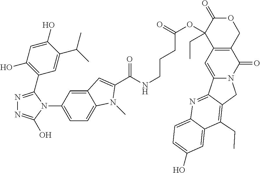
C1(C2=NN=C(O)N2C2=CC=C3C(=C2)C=C(C(NCCCC(OC2(CC)C4=C(C(=O)N5C(=C4)C4=NC6=CC=C(O)C=C6C(CC)=C4C5)COC2=O)=O)=O)N3C)=C(O)C=C(O)C(C(C)C)=C1
